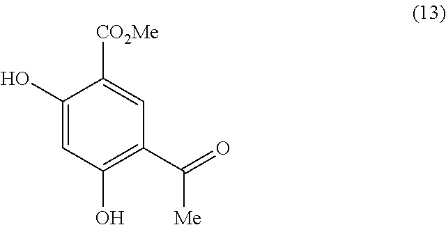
C1(O)=CC(O)=C(C(=O)[Me])C=C1[CO2Me]
